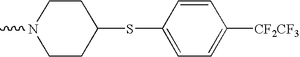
CN1CCC(SC2=CC=C([CF2CF3])C=C2)CC1
